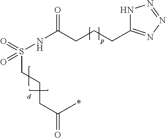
N1C(CCCC(=O)NS(CCCC(=O)C)(=O)=O)=NN=N1
